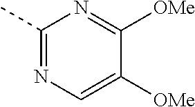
C1(C)=NC=C([OMe])C([OMe])=N1
